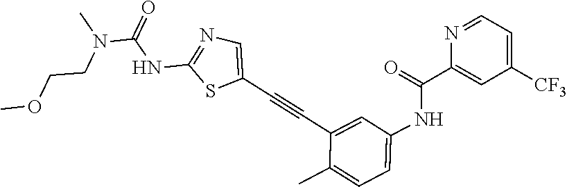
N1=C(NC(N(CCOC)C)=O)SC(C#CC2=CC(NC(C3=CC([CF3])=CC=N3)=O)=CC=C2C)=C1
